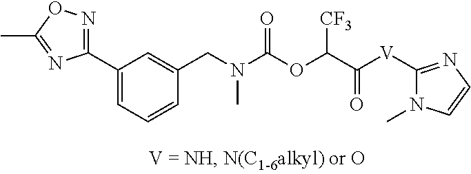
C1(C2=NOC(C)=N2)=CC=CC(CN(C(OC(C([V]C2=NC=CN2C)=O)[CF3])=O)C)=C1
